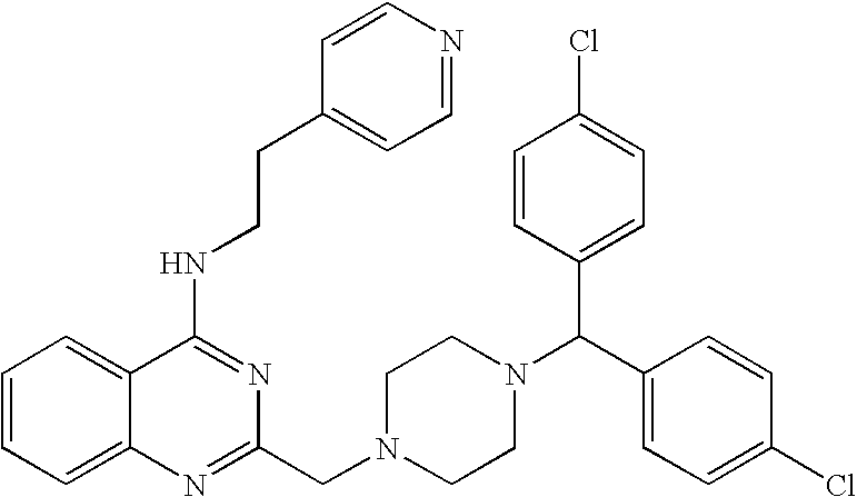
C1(NCCC2=CC=NC=C2)=NC(CN2CCN(C(C3=CC=C(Cl)C=C3)C3=CC=C(Cl)C=C3)CC2)=NC2=CC=CC=C12
